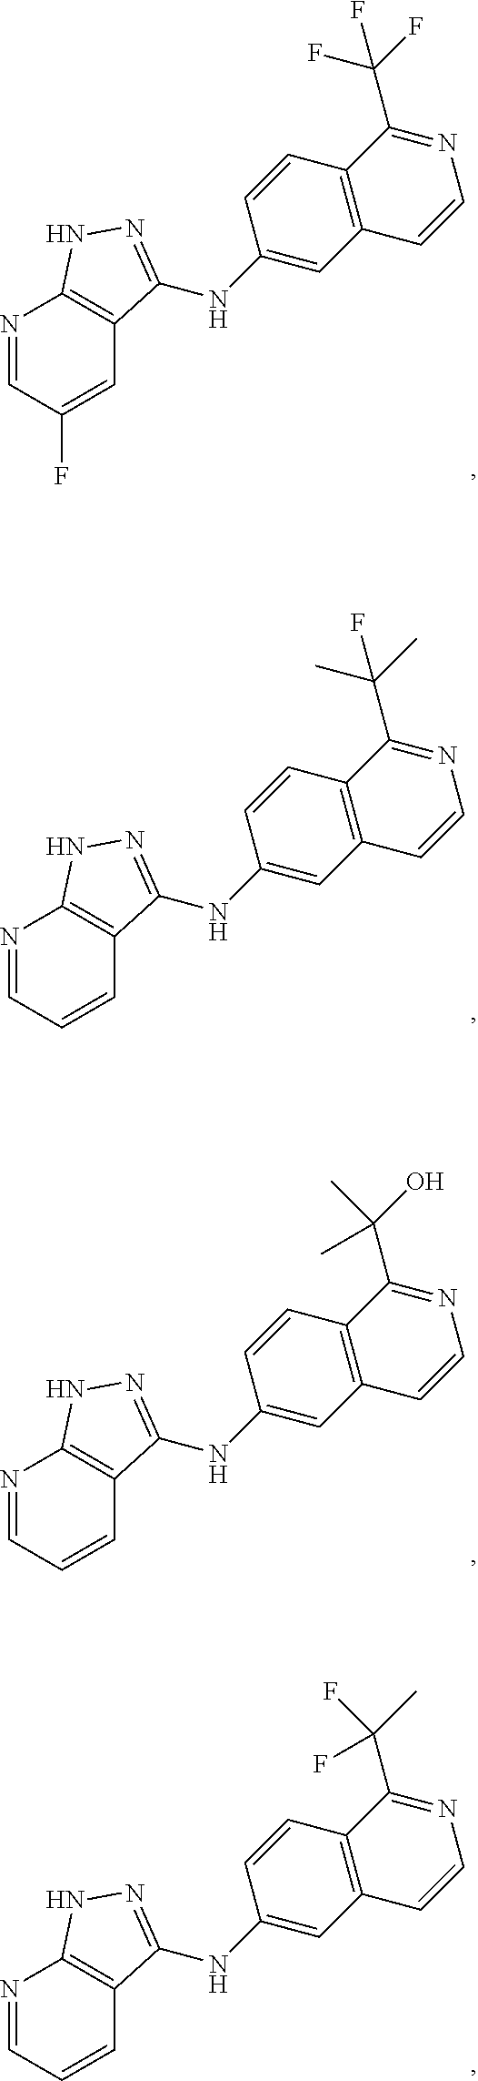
N1=CC(F)=CC2=C1NN=C2NC1=CC2=C(C=C1)C(C(F)(F)F)=NC=C2.N1=CC=CC2=C1NN=C2NC1=CC2=C(C=C1)C(C(O)(C)C)=NC=C2.N1=CC=CC2=C1NN=C2NC1=CC2=C(C=C1)C(C(C)(C)F)=NC=C2.N1=CC=CC2=C1NN=C2NC1=CC2=C(C=C1)C(C(C)(F)F)=NC=C2
